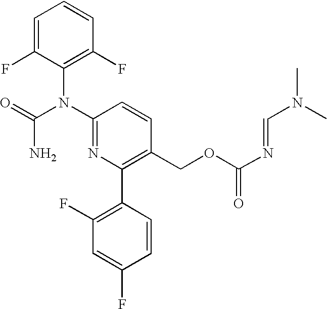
C1=C(F)C(N(C2=NC(C3=C(F)C=C(F)C=C3)=C(COC(N=CN(C)C)=O)C=C2)C(=O)N)=C(F)C=C1
